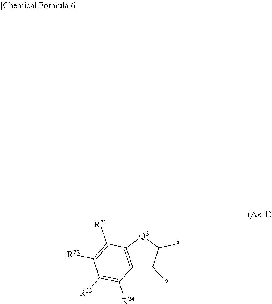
C12=C([Q3]C(*)C1*)C([R21])=C([R22])C([R23])=C2[R24]
